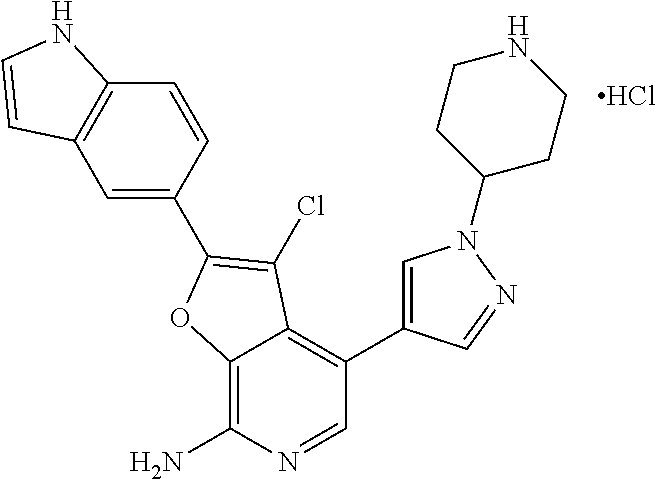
C1=C(C2=C(Cl)C3=C(C4=CN(C5CCNCC5)N=C4)C=NC(N)=C3O2)C=CC2=C1C=CN2.Cl
